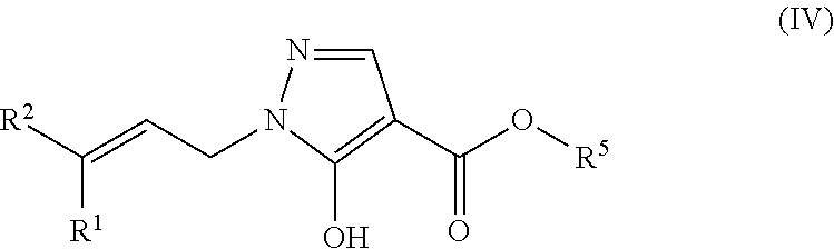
C1=NN(CC=C([R2])[R1])C(O)=C1C(O[R5])=O
